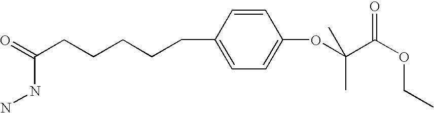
C1=CC(CCCCCC(=O)NN)=CC=C1OC(C)(C(=O)OCC)C
